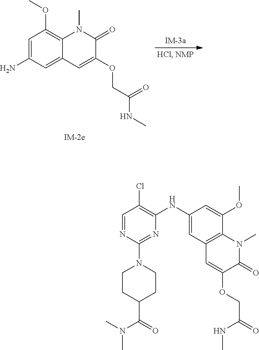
N1(C2=NC(NC3=CC4=C(C(OC)=C3)N(C)C(=O)C(OCC(=O)NC)=C4)=C(Cl)C=N2)CCC(C(=O)N(C)C)CC1.C1=C(N)C=C2C(=C1OC)N(C)C(=O)C(OCC(NC)=O)=C2
